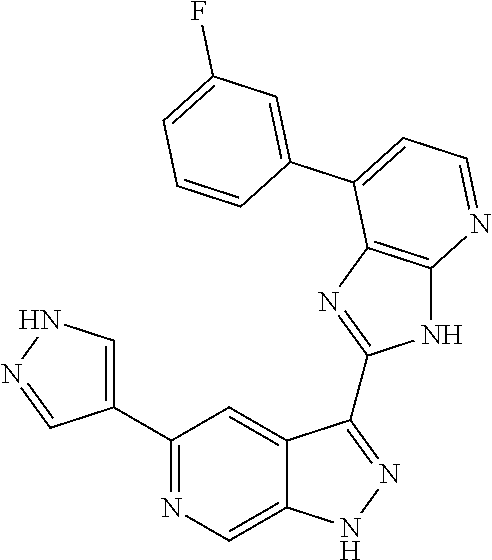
C1(C2=NC=C3C(=C2)C(C2=NC4=C(N2)N=CC=C4C2=CC(F)=CC=C2)=NN3)=CNN=C1
